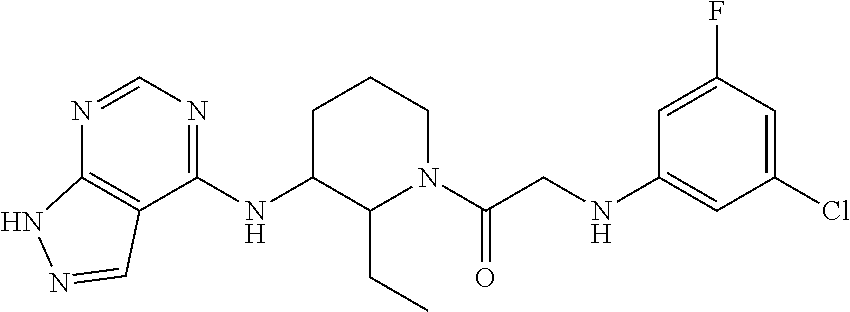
C1=C(F)C=C(Cl)C=C1NCC(N1CCCC(NC2=NC=NC3=C2C=NN3)C1CC)=O
